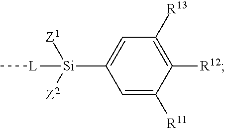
C[L][Si]([Z1])([Z2])C1=CC([R13])=C([R12])C([R11])=C1
